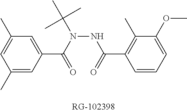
C1(C)=CC(C(N(NC(C2=C(C)C(OC)=CC=C2)=O)C(C)(C)C)=O)=CC(C)=C1
